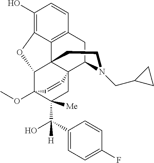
C1(O)=C2C3=C(C=C1)CC1N(CC4CC4)CCC34C(C3(OC)C(C(O)([H])C5=CC=C(F)C=C5)([Me])CC41C=C3)O2
